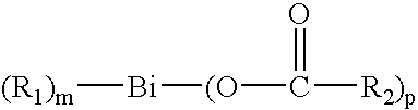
[(R1)m][Bi][(O]C([R2)p])=O
